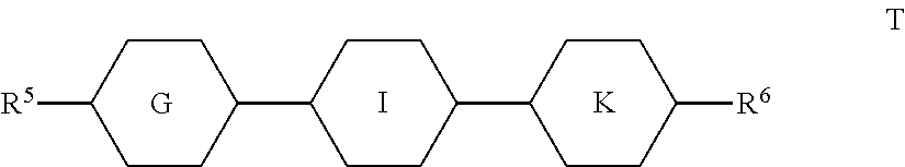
[G].I.[K].[R5]C1CCC(C2CCC(C3CCC([R6])CC3)CC2)CC1
